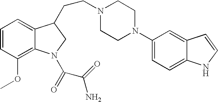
C1=CC(OC)=C2C(=C1)C(CCN1CCN(C3=CC=C4C(=C3)C=CN4)CC1)CN2C(=O)C(=O)N
